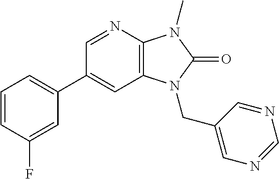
C1=CC(F)=CC(C2=CC3=C(N=C2)N(C)C(=O)N3CC2=CN=CN=C2)=C1
